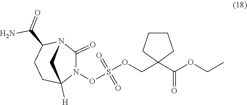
C1(=O)N(OS(OCC2(C(OCC)=O)CCCC2)(=O)=O)C2([H])CCC(C(=O)N)N1C2
